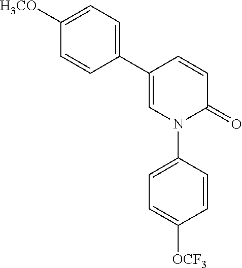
C1=C(C2=CC=C([H3CO])C=C2)C=CC(=O)N1C1=CC=C([OCF3])C=C1
